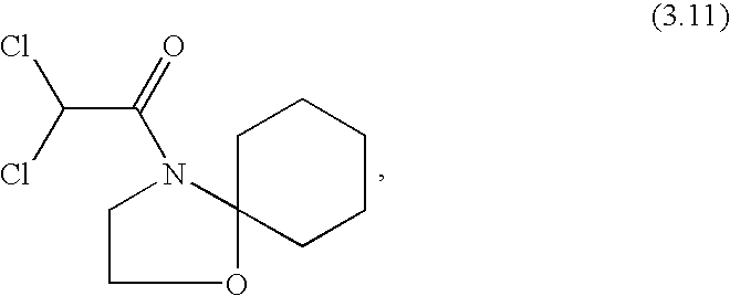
O1C2(N(C(C(Cl)Cl)=O)CC1)CCCCC2
